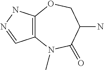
C12=C(NN=C1)OCC(N)C(=O)N2C
